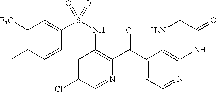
C1=C(Cl)C=NC(C(C2=CC=NC(NC(=O)CN)=C2)=O)=C1NS(=O)(C1=CC([F3C])=C(C)C=C1)=O
